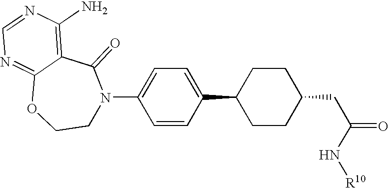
C1CC(CC(=O)N[R10])CCC1C1=CC=C(N2CCOC3=NC=NC(N)=C3C2=O)C=C1
